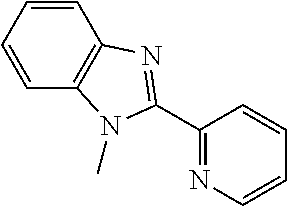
C1=CC=CC2=C1N=C(C1=NC=CC=C1)N2C
